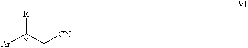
[Ar]C(C[CN])[R]
